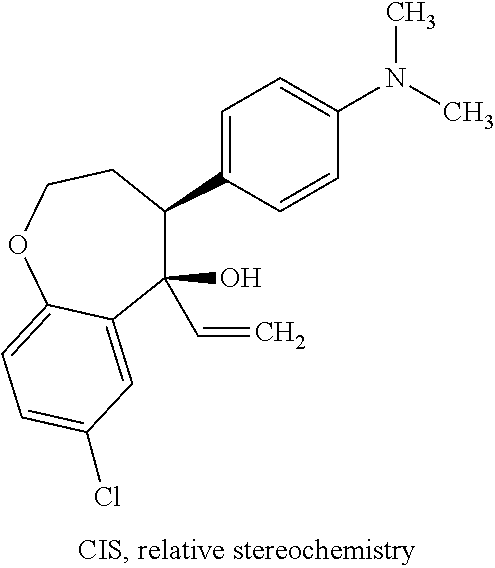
C1=C(C2C(C=C)(O)C3=CC(Cl)=CC=C3OCC2)C=CC(N(C)C)=C1
